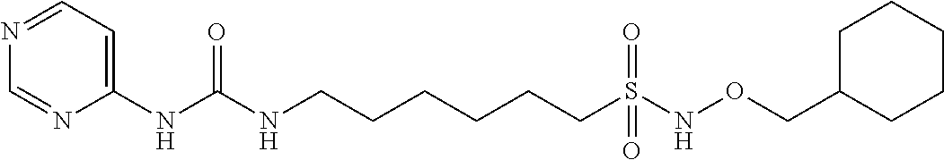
C1=NC(NC(NCCCCCCS(NOCC2CCCCC2)(=O)=O)=O)=CC=N1
